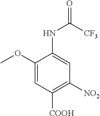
O=C([CF3])NC1=CC([NO2])=C([COOH])C=C1OC
